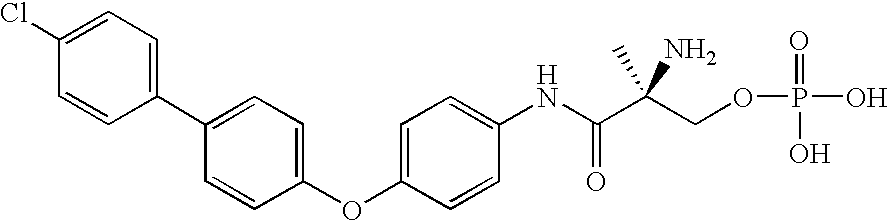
C1=C(C2=CC=C(Cl)C=C2)C=CC(OC2=CC=C(NC(C(COP(=O)(O)O)(C)N)=O)C=C2)=C1
